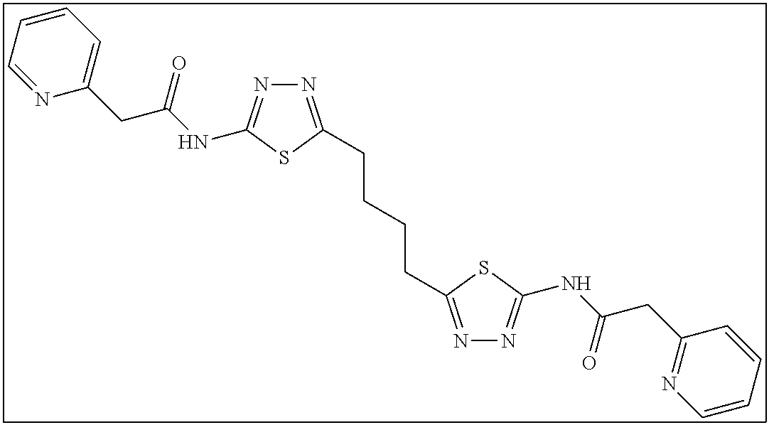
N1=C(CCCCC2=NN=C(NC(CC3=NC=CC=C3)=O)S2)SC(NC(CC2=CC=CC=N2)=O)=N1
